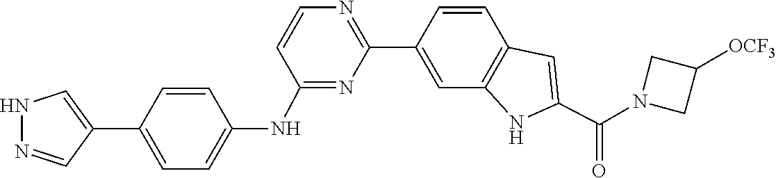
C1=CC2=C(C=C1C1=NC=CC(NC3=CC=C(C4=CNN=C4)C=C3)=N1)NC(C(N1CC([OCF3])C1)=O)=C2
